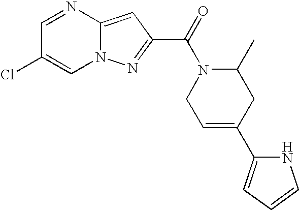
C1=NC2=CC(C(=O)N3CC=C(C4=CC=CN4)CC3C)=NN2C=C1Cl
